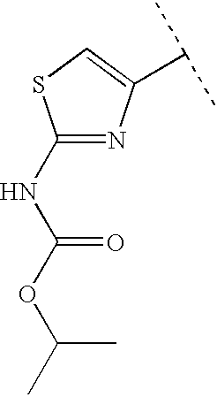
C1(NC(=O)OC(C)C)=NC(C(C)C)=CS1
